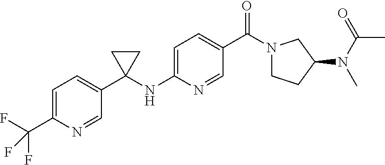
C1=C(C(F)(F)F)N=CC(C2(NC3=CC=C(C(N4CCC(N(C(=O)C)C)C4)=O)C=N3)CC2)=C1
